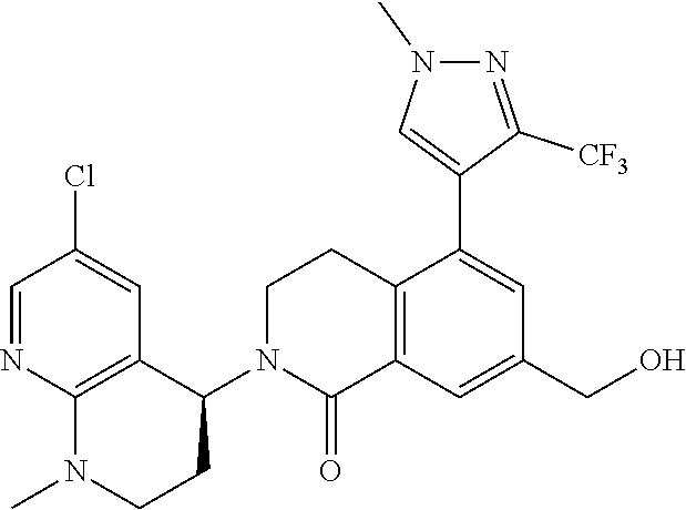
[CF3]C1=NN(C)C=C1C1=CC(CO)=CC2=C1CCN(C1C3=C(N(C)CC1)N=CC(Cl)=C3)C2=O
